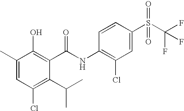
C1(C(C)C)=C(Cl)C=C(C)C(O)=C1C(NC1=C(Cl)C=C(S(=O)(=O)C(F)(F)F)C=C1)=O
